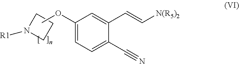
C1(OC)=CC=C(C#N)C(C=C[N(R5)2])=C1.C1N([R1])CC1
